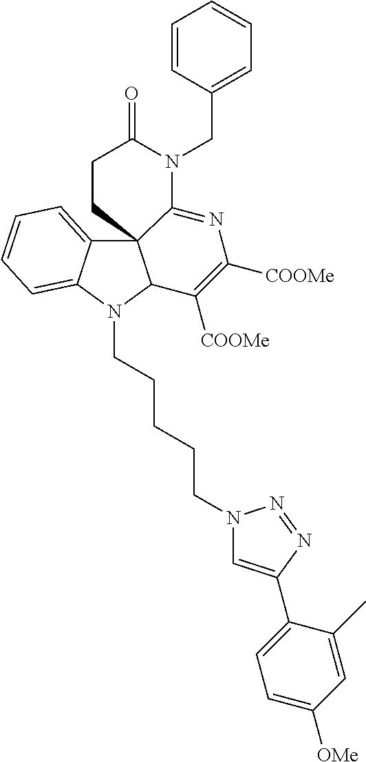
C12=CC=CC=C1N(CCCCCN1C=C(C3=CC=C([OMe])C=C3C)N=N1)C1C23C(=NC([COOMe])=C1[COOMe])N(CC1=CC=CC=C1)C(=O)CC3
